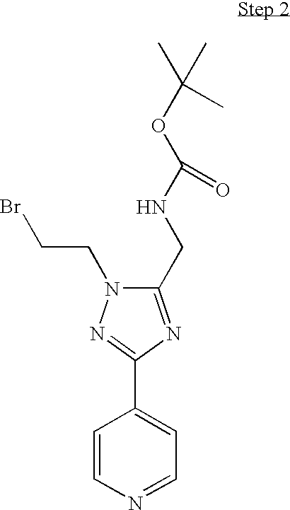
C1=CN=CC=C1C1=NN(CCBr)C(CNC(OC(C)(C)C)=O)=N1
